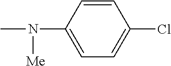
C1=CC(N(C)[Me])=CC=C1Cl
